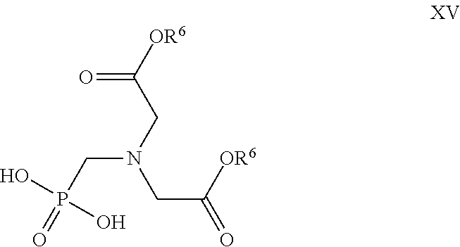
[OR6]C(CN(CC([OR6])=O)CP(=O)(O)O)=O
